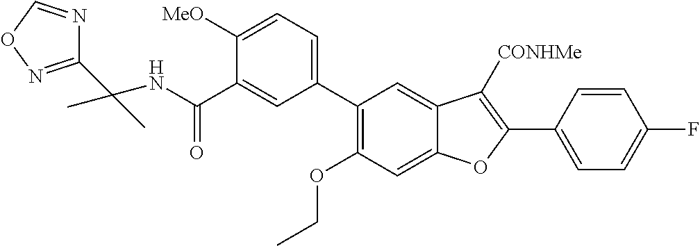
N(C(C1=CC(C2=C(OCC)C=C3C(=C2)C([CONHMe])=C(C2=CC=C(F)C=C2)O3)=CC=C1[MeO])=O)C(C1=NOC=N1)(C)C
